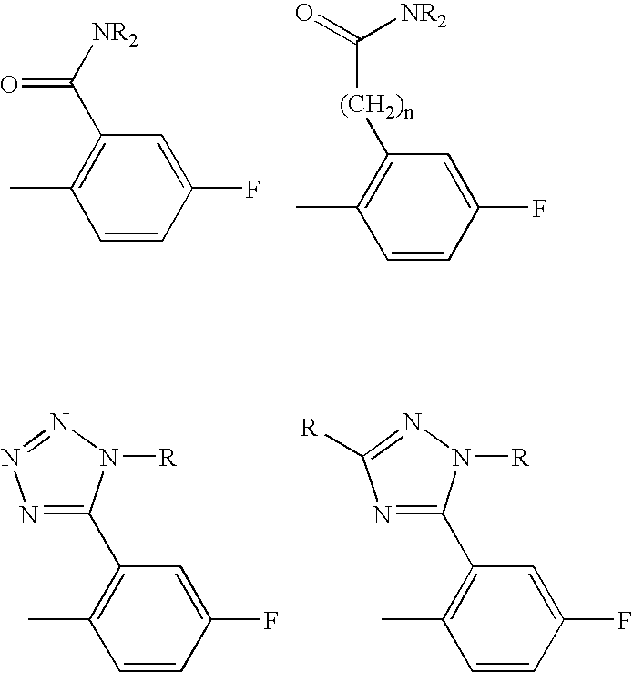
C1=CC(F)=CC(C([NR2])=O)=C1C.C1=CC(F)=CC([(CH2)n]C(=O)[NR2])=C1C.C1=CC(F)=CC(C2=NN=NN2[R])=C1C.C1=CC(F)=CC(C2=NC([R])=NN2[R])=C1C
